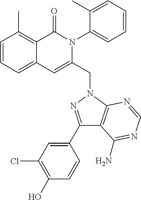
C1=CC=C2C(=C1C)C(=O)N(C1=CC=CC=C1C)C(CN1C3=C(C(C4=CC(Cl)=C(O)C=C4)=N1)C(N)=NC=N3)=C2
